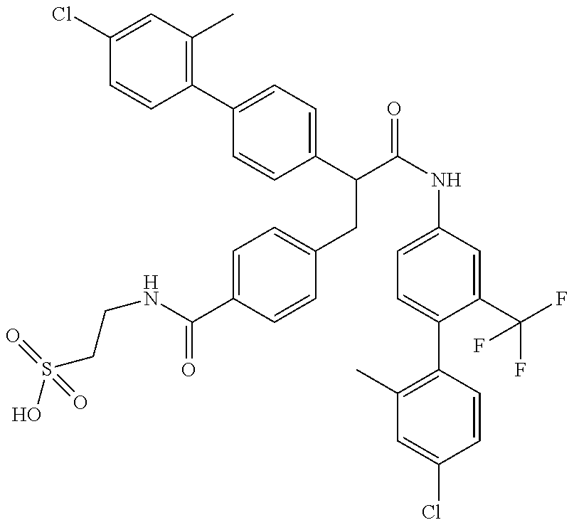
OS(CCNC(=O)C1=CC=C(CC(C2=CC=C(C3=C(C)C=C(Cl)C=C3)C=C2)C(=O)NC2=CC=C(C3=C(C)C=C(Cl)C=C3)C(C(F)(F)F)=C2)C=C1)(=O)=O
